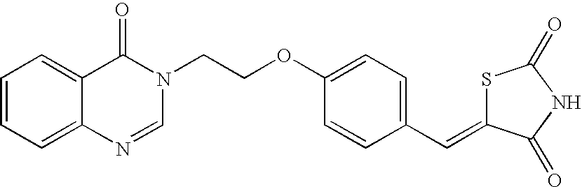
C12=CC=CC=C1N=CN(CCOC1=CC=C(C=C3SC(=O)NC3=O)C=C1)C2=O
